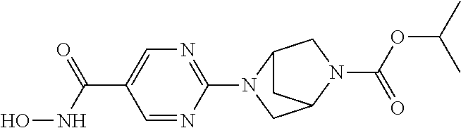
C1(C(NO)=O)=CN=C(N2C3CC(N(C(=O)OC(C)C)C3)C2)N=C1
